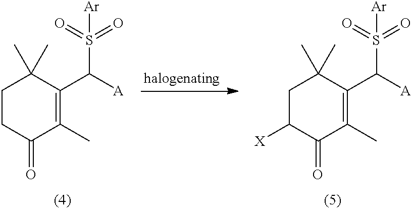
C1CC(=O)C(C)=C(C([A])S(=O)(=O)[Ar])C1(C)C.C1C([X])C(=O)C(C)=C(C([A])S(=O)(=O)[Ar])C1(C)C
